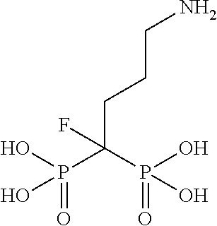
P(C(P(O)(=O)O)(CCCN)F)(O)(O)=O
